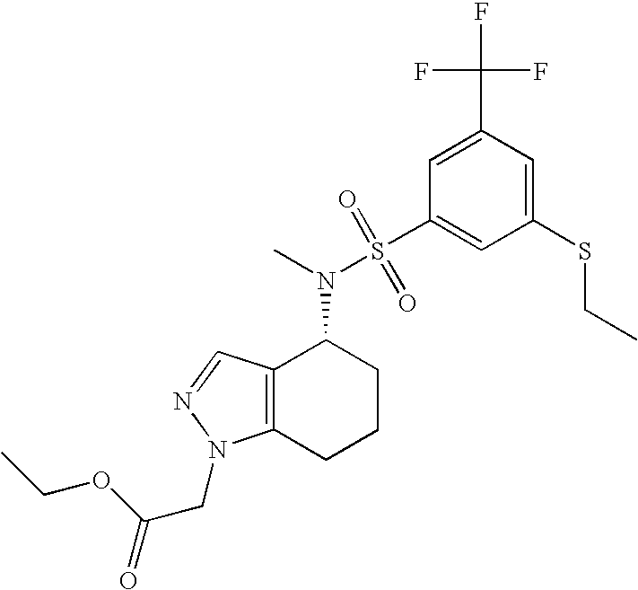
N(C1C2=C(CCC1)N(CC(=O)OCC)N=C2)(S(C1=CC(SCC)=CC(C(F)(F)F)=C1)(=O)=O)C
